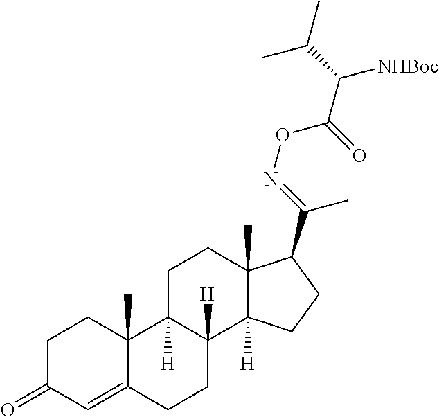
C1C(=O)C=C2C(C)(C1)C1([H])C([H])(CC2)C2([H])C(C)(CC1)C(C(=NOC(C(C(C)C)[NHBoc])=O)C)CC2
